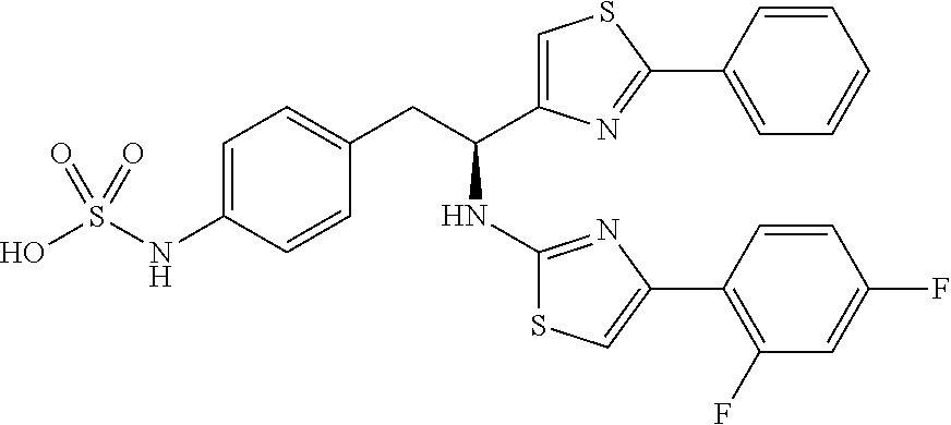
OS(=O)(NC1=CC=C(CC(NC2=NC(C3=C(F)C=C(F)C=C3)=CS2)C2=CSC(C3=CC=CC=C3)=N2)C=C1)=O
